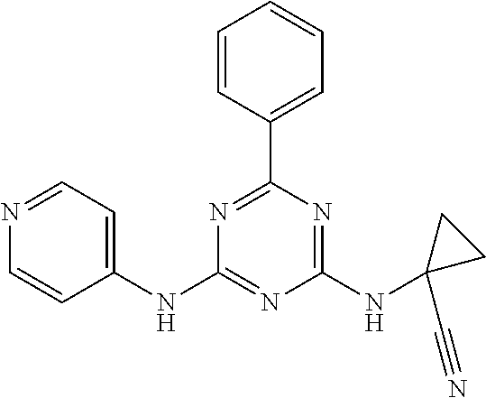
C1(NC2=NC(NC3(C#N)CC3)=NC(C3=CC=CC=C3)=N2)=CC=NC=C1
